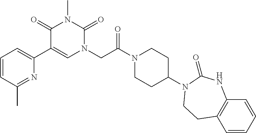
C1=CC(C)=NC(C2=CN(CC(N3CCC(N4C(=O)NC5=C(C=CC=C5)CC4)CC3)=O)C(=O)N(C)C2=O)=C1
